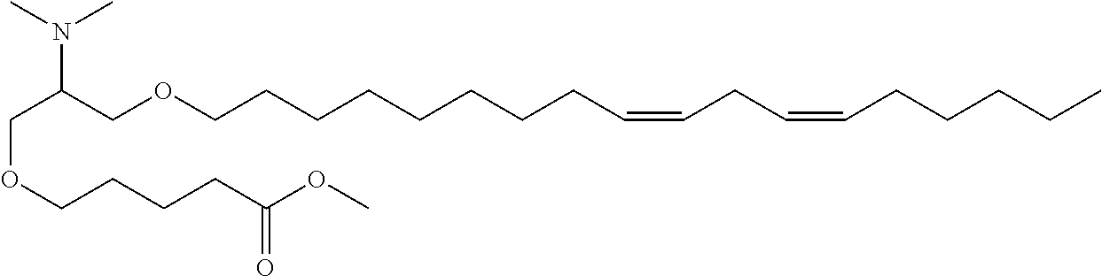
C(OCCCCC(OC)=O)C(COCCCCCCCCC=CCC=CCCCCC)N(C)C
